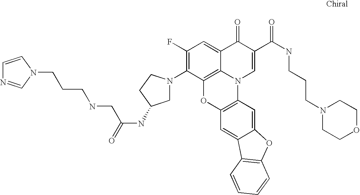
C1(F)=C(N2CC(NC(CNCCCN3C=NC=C3)=O)CC2)C2=C3C(=C1)C(=O)C(C(NCCCN1CCOCC1)=O)=CN3C1=C(O2)C=C2C(=C1)OC1=C2C=CC=C1
